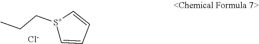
CCC[S+]1C=CC=C1.[Cl-]
